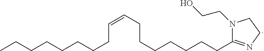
CCCCCCCCC=CCCCCCCCC1=NCCN1CCO
